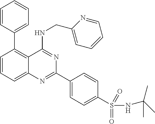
C1=CC=C2C(=C1C1=CC=CC=C1)C(NCC1=CC=CC=N1)=NC(C1=CC=C(S(=O)(=O)NC(C)(C)C)C=C1)=N2
